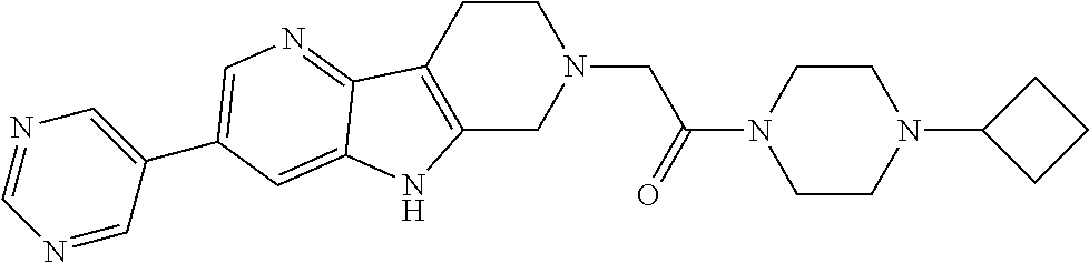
C1CC2=C(CN1CC(N1CCN(C3CCC3)CC1)=O)NC1=CC(C3=CN=CN=C3)=CN=C21
